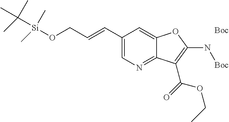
C1(C=CCO[Si](C(C)(C)C)(C)C)=CN=C2C(=C1)OC(N[Boc])=C2C(OCC)=O.[Boc]
